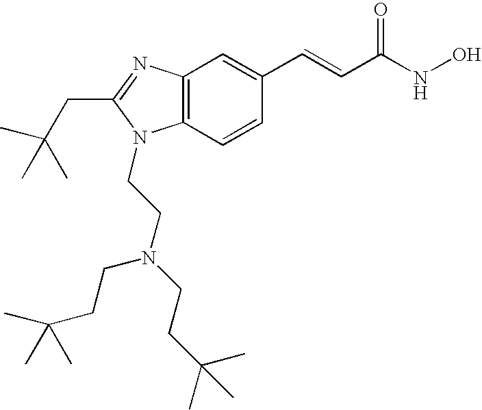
C12=C(C=CC(C=CC(=O)NO)=C1)N(CCN(CCC(C)(C)C)CCC(C)(C)C)C(CC(C)(C)C)=N2
